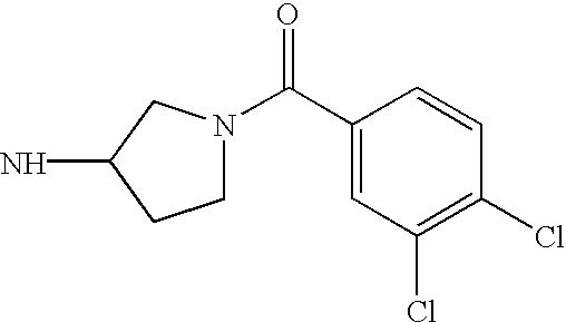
C1N(C(C2=CC(Cl)=C(Cl)C=C2)=O)CC(N)C1
